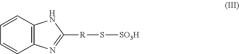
C1=CC=CC2=C1NC([R]S[SO3H])=N2
